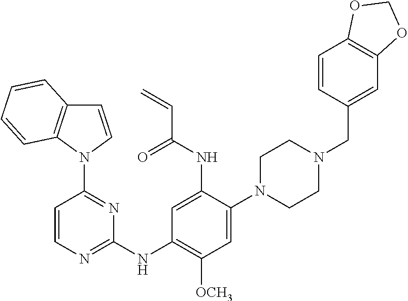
C1=CN(C2=NC(NC3=C([OCH3])C=C(N4CCN(CC5=CC6=C(C=C5)OCO6)CC4)C(NC(C=C)=O)=C3)=NC=C2)C2=C1C=CC=C2
